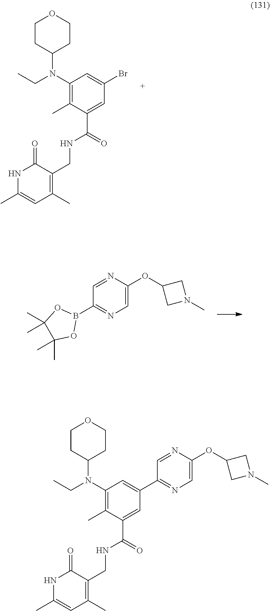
C1CC(N(C2=C(C)C(C(=O)NCC3=C(C)C=C(C)NC3=O)=CC(Br)=C2)CC)CCO1.O(C1=CN=C(B2OC(C)(C)C(C)(C)O2)C=N1)C1CN(C)C1.C1CC(N(C2=C(C)C(C(=O)NCC3=C(C)C=C(C)NC3=O)=CC(C3=NC=C(OC4CN(C)C4)N=C3)=C2)CC)CCO1
